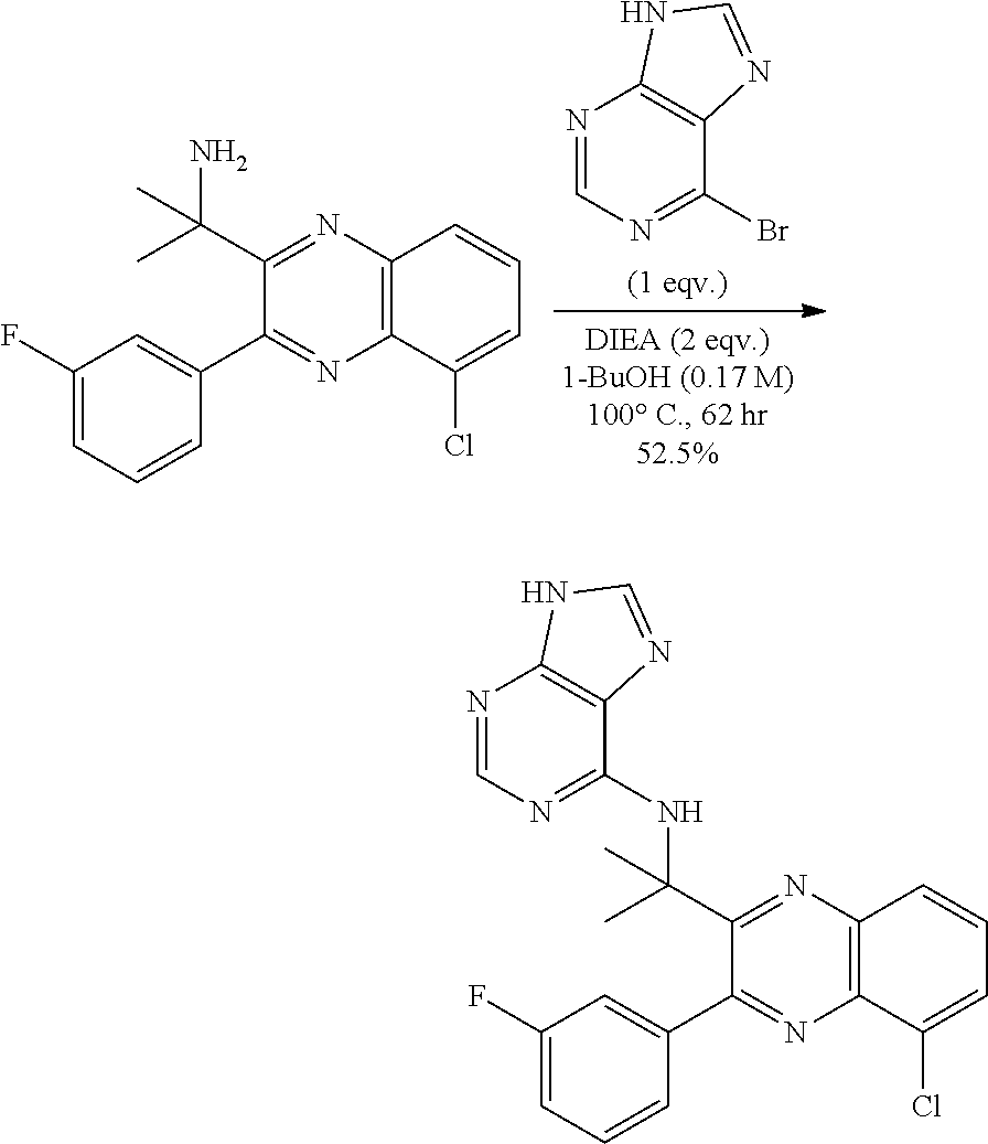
BrC1=NC=NC2=C1N=CN2.C1(C(C)(C)N)=NC2=C(N=C1C1=CC(F)=CC=C1)C(Cl)=CC=C2.C1(C(NC2=NC=NC3=C2N=CN3)(C)C)=NC2=C(N=C1C1=CC(F)=CC=C1)C(Cl)=CC=C2
